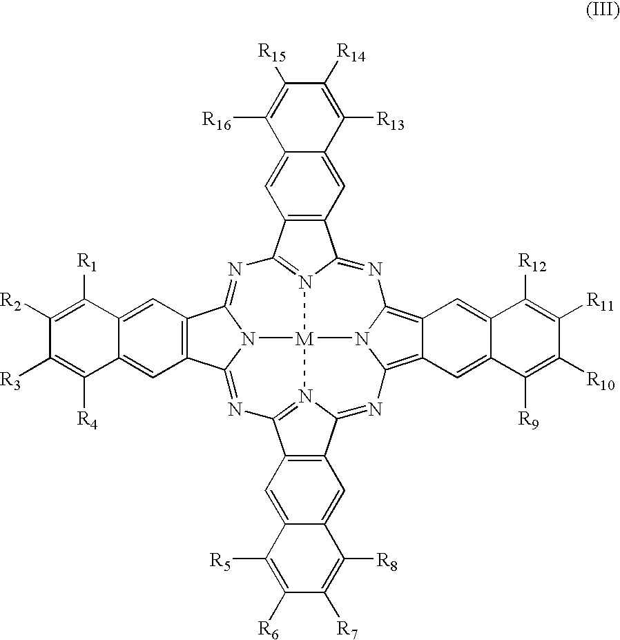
C12=C(C3=NC4=N5C(=NC6=C7C(=C8N=C9C%10=C(C%11=N9[M]5(N3C1=N%11)N86)C=C1C(=C%10)C([R13])=C([R14])C([R15])=C1[R16])C=C1C(=C7)C([R9])=C([R10])C([R11])=C1[R12])C1=C4C=C3C(=C1)C([R8])=C([R7])C([R6])=C3[R5])C=C1C(=C2)C([R1])=C([R2])C([R3])=C1[R4]
